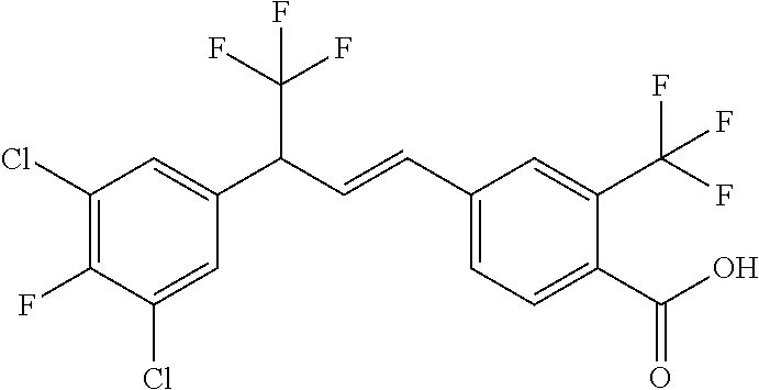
C1(Cl)=C(F)C(Cl)=CC(C(C=CC2=CC=C(C(=O)O)C(C(F)(F)F)=C2)C(F)(F)F)=C1
